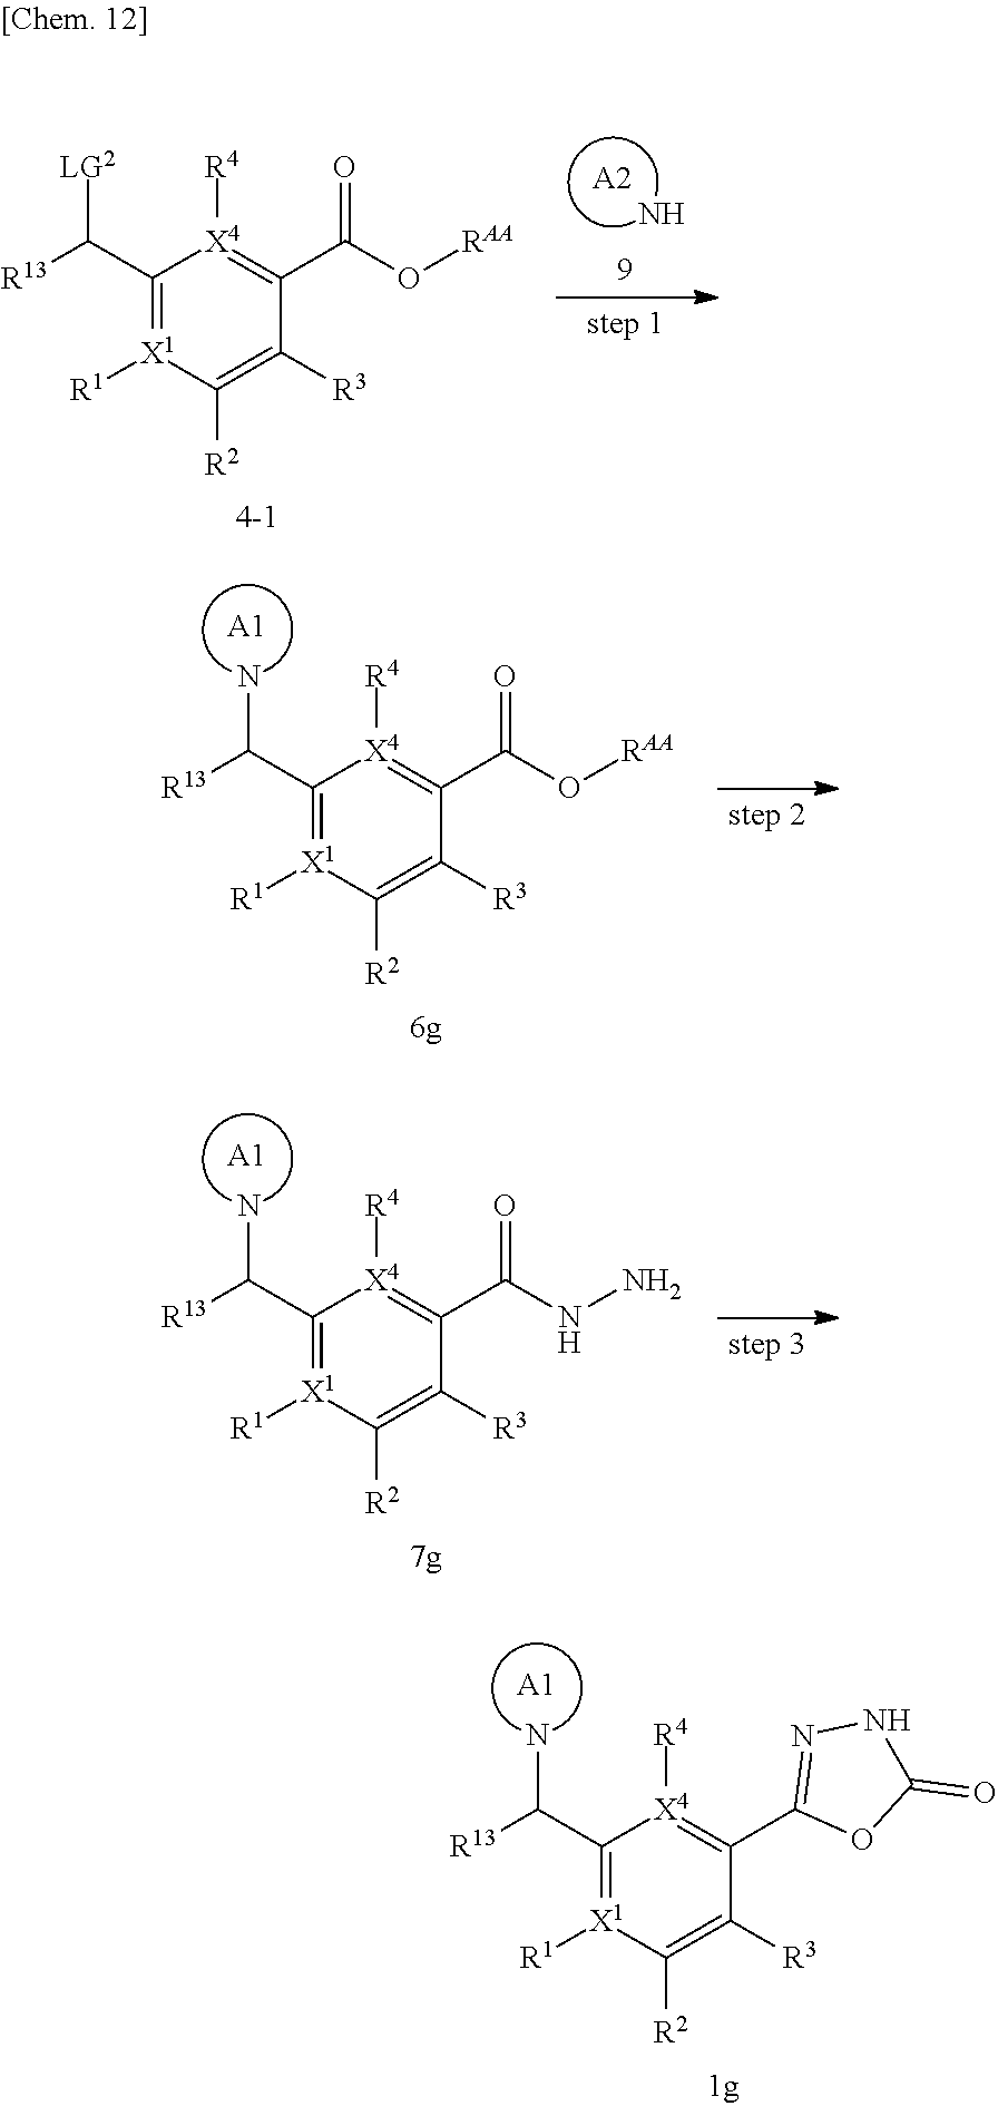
[X1]1([R1])=C(C([R13])N)[X4]([R4])=C(C(O[RAA])=O)C([R3])=C1[R2].[A1].[X1]1([R1])=C(C([R13])N)[X4]([R4])=C(C(NN)=O)C([R3])=C1[R2].[A1].[X1]1([R1])=C(C([R13])N)[X4]([R4])=C(C2=NNC(=O)O2)C([R3])=C1[R2].[A1].[A2].N.C1(C([R13])[LG2])=[X1]([R1])C([R2])=C([R3])C(C(O[RAA])=O)=[X4]1[R4]
